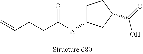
C1C(NC(CCC=C)=O)CC(C(=O)O)C1
